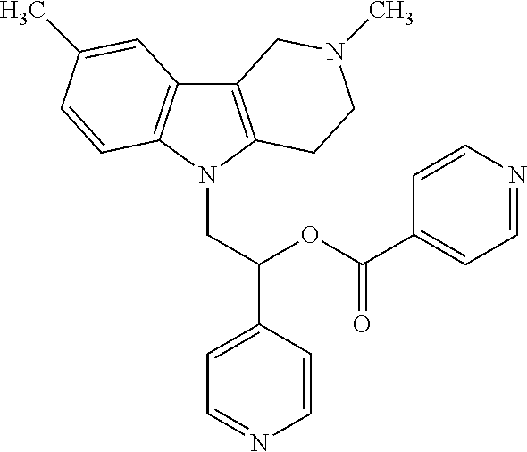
C12=C(N(CC(C3=CC=NC=C3)OC(C3=CC=NC=C3)=O)C3=C1C=C(C)C=C3)CCN(C)C2
